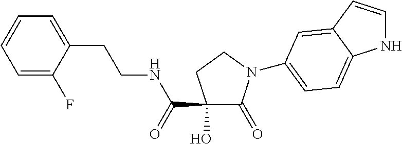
C1(O)(C(=O)NCCC2=CC=CC=C2F)C(=O)N(C2=CC=C3NC=CC3=C2)CC1
